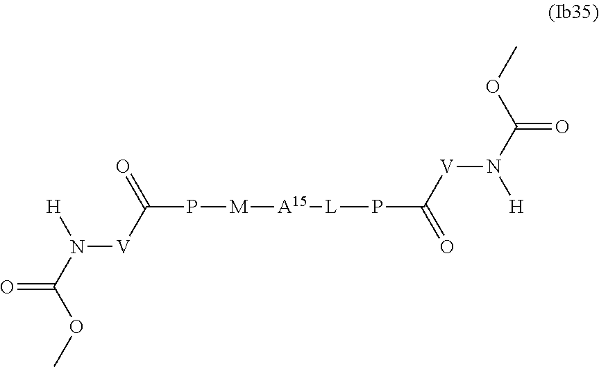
C(P[M][A15][L]PC([V]N([H])C(=O)OC)=O)([V]N(C(OC)=O)[H])=O
